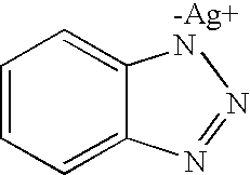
C1=CC=C2C(=C1)[-Ag+N]N=N2
